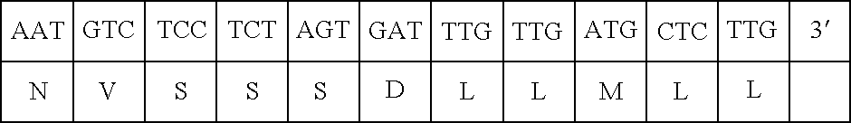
C1C2C34C1C1C35C36C1C1C37C38C1C1C39C3%10C1C1C3%11C3%12C1C1C3%13C3%14C1CC3CC%14C%13C%12C%11C%10C9C8C7C6C5C4C2.[TCC].[TCT].[CTC].[V].S.S.[D].[L].[M].[L].[L].N.[GAT].[L].S.[AAT].[TTG]
